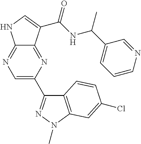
C12=NC=C(C3=NN(C)C4=C3C=CC(Cl)=C4)N=C1C(C(NC(C1=CC=CN=C1)C)=O)=CN2
